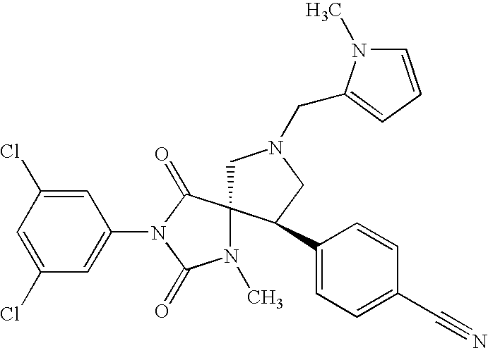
C1=C(Cl)C=C(N2C(=O)C3(N(C)C2=O)CN(CC2=CC=CN2C)CC3C2=CC=C(C#N)C=C2)C=C1Cl
